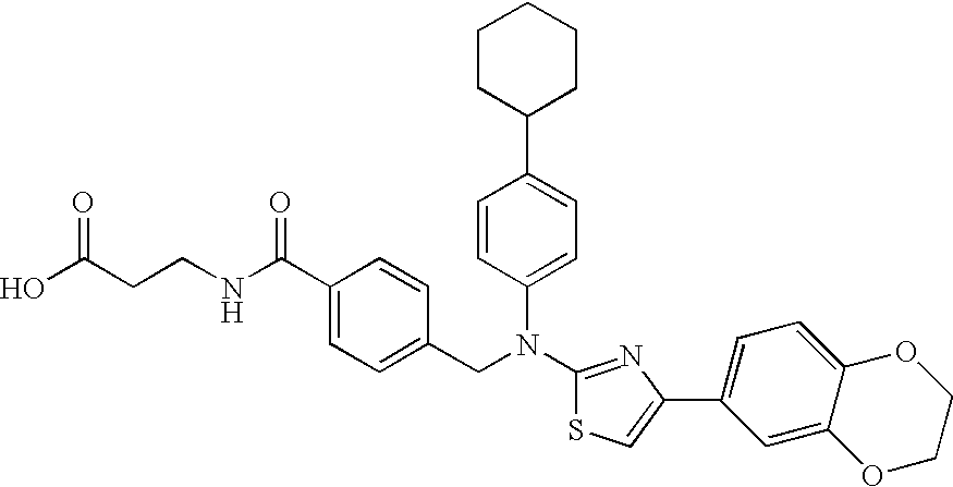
C1(C2=CC=C(N(C3=NC(C4=CC=C5C(=C4)OCCO5)=CS3)CC3=CC=C(C(NCCC(O)=O)=O)C=C3)C=C2)CCCCC1
